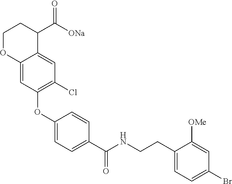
C1(OC2=C(Cl)C=C3C(=C2)OCCC3C([ONa])=O)=CC=C(C(NCCC2=CC=C(Br)C=C2[OMe])=O)C=C1
